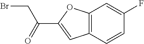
C1=CC2=C(C=C1F)OC(C(=O)CBr)=C2
